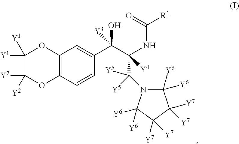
C12=C(C=CC(C(C(NC([R1])=O)(C([Y5])([Y5])N3C([Y6])([Y6])C([Y7])([Y7])C([Y7])([Y7])C3([Y6])[Y6])[Y4])(O)[Y3])=C1)OC([Y2])([Y2])C([Y1])([Y1])O2
